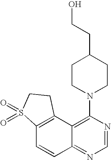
C12=C(C3=C(N4CCC(CCO)CC4)N=CN=C3C=C1)CCS2(=O)=O
